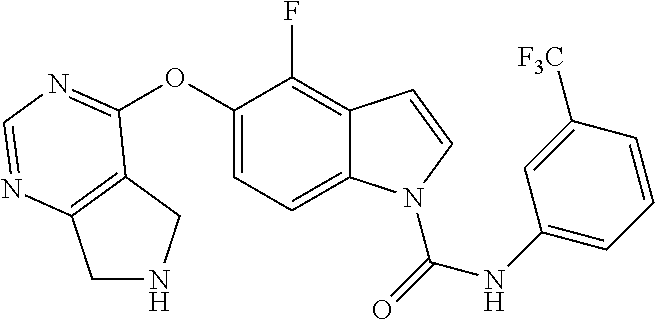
C12=C(N=CN=C1OC1=CC=C3C(=C1F)C=CN3C(=O)NC1=CC=CC([F3C])=C1)CNC2
